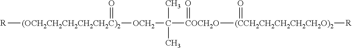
[R][(OCH2CH2CH2CH2CH2C)2](=O)[OCH2]C([COCH2O](=O)[(CCH2CH2CH2CH2CH2O)2](=O)[R])(C)C
